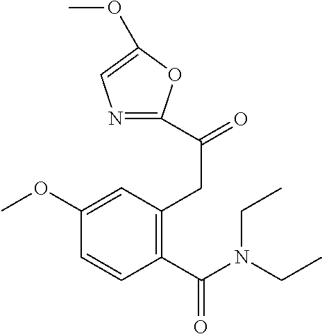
C1(OC)=CC(CC(=O)C2=NC=C(OC)O2)=C(C(N(CC)CC)=O)C=C1
